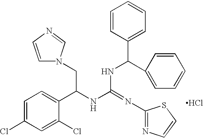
C(C(NC(NC(C1=CC=CC=C1)C1=CC=CC=C1)=NC1=NC=CS1)C1=CC=C(Cl)C=C1Cl)N1C=CN=C1.Cl
